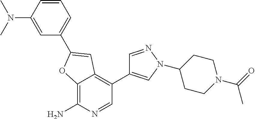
C12=C(N)N=CC(C3=CN(C4CCN(C(C)=O)CC4)N=C3)=C1C=C(C1=CC=CC(N(C)C)=C1)O2
